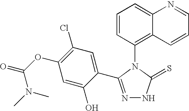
C1=CC(N2C(=S)NN=C2C2=CC(Cl)=C(OC(=O)N(C)C)C=C2O)=C2C(=C1)N=CC=C2
